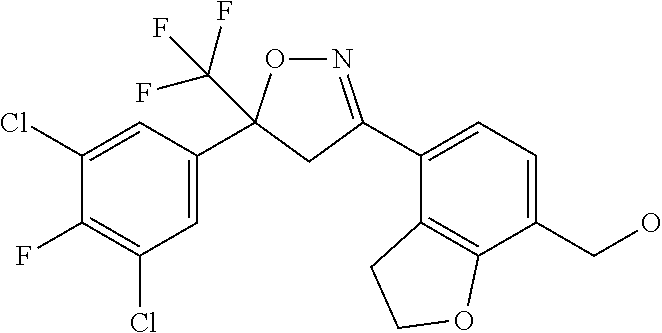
C1=C(C2(C(F)(F)F)ON=C(C3=CC=C(CO)C4=C3CCO4)C2)C=C(Cl)C(F)=C1Cl
